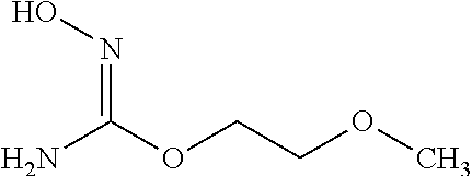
N(=C(OCCOC)N)O
